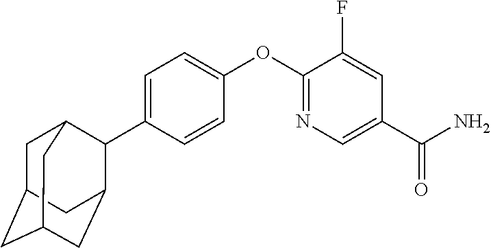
C1=C(C2C3CC4CC(CC2C4)C3)C=CC(OC2=NC=C(C(N)=O)C=C2F)=C1
